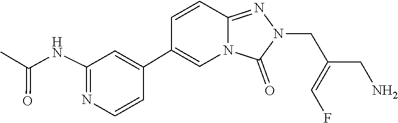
C(=CF)(CN1N=C2C=CC(C3=CC(NC(C)=O)=NC=C3)=CN2C1=O)CN
